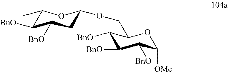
C1([BnO])C(C)OC(OCC2C([BnO])C([BnO])C([BnO])C([OMe])O2)CC1[BnO]
